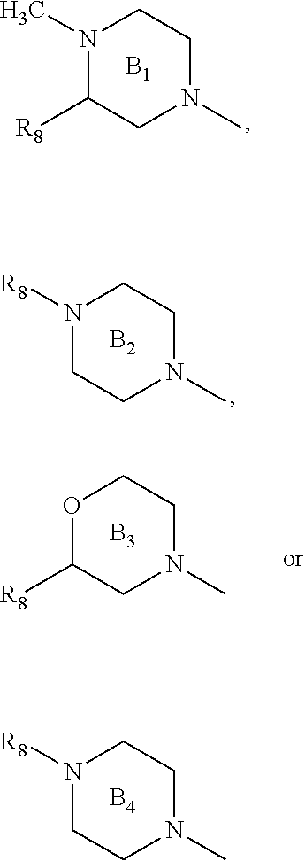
N1([R8])CCN(C)CC1.[B4].O1C([R8])CN(C)CC1.[B3].N1(C)C([R8])CN(C)CC1.[B1].N1([R8])CCN(C)CC1.[B2]
